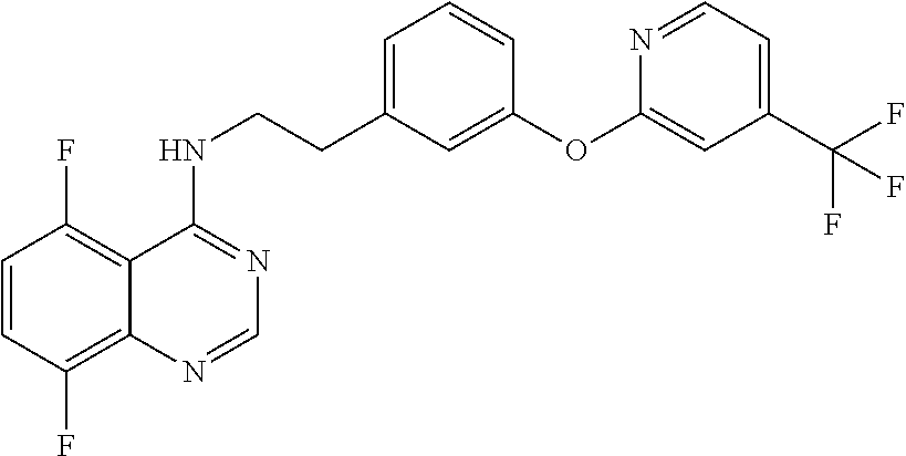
C1=CC(F)=C2C(=C1F)C(NCCC1=CC=CC(OC3=CC(C(F)(F)F)=CC=N3)=C1)=NC=N2
